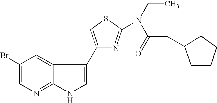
C12=NC=C(Br)C=C1C(C1=CSC(N(CC)C(=O)CC3CCCC3)=N1)=CN2
